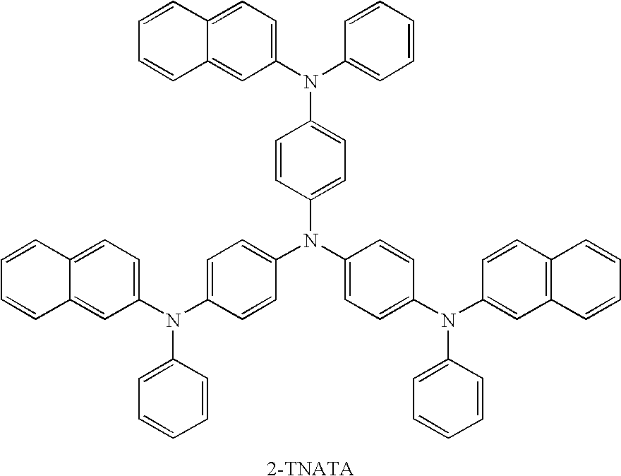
C1=CC(N(C2=CC=C(N(C3=CC=C4C(=C3)C=CC=C4)C3=CC=CC=C3)C=C2)C2=CC=C(N(C3=CC4=C(C=C3)C=CC=C4)C3=CC=CC=C3)C=C2)=CC=C1N(C1=CC=C2C(=C1)C=CC=C2)C1=CC=CC=C1.[2-TNATA]
